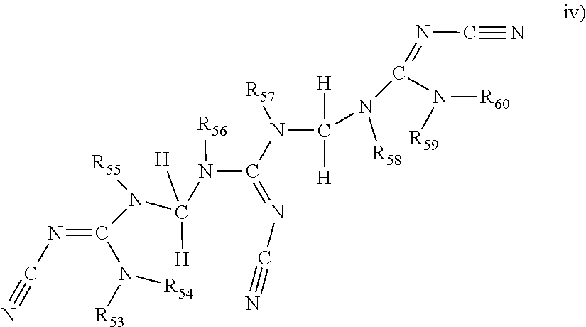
C(#N)N=C(N(C(N(C(=NC#N)N([R60])[R59])[R58])([H])[H])[R57])N([R56])C([H])(N([R55])C(N([R53])[R54])=NC#N)[H]
